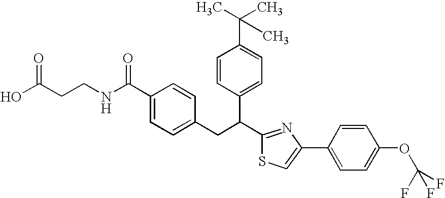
C1(C(NCCC(O)=O)=O)=CC=C(CC(C2=NC(C3=CC=C(OC(F)(F)F)C=C3)=CS2)C2=CC=C(C(C)(C)C)C=C2)C=C1
